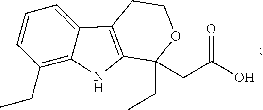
C12=CC=CC(CC)=C1NC1=C2CCOC1(CC)CC(O)=O
